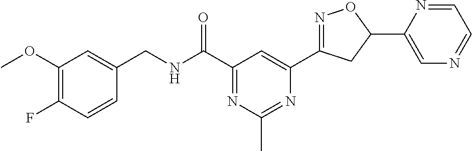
C1(OC)=C(F)C=CC(CNC(C2=NC(C)=NC(C3=NOC(C4=CN=CC=N4)C3)=C2)=O)=C1
